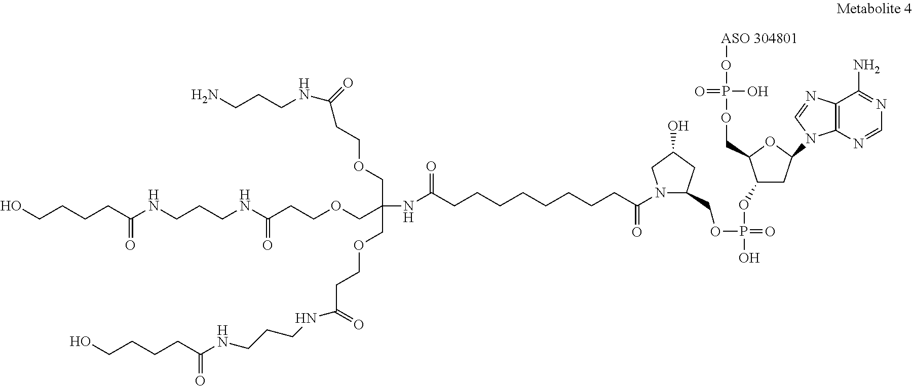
NCCCNC(=O)CCOCC(COCCC(=O)NCCCNC(CCCCO)=O)(COCCC(NCCCNC(CCCCO)=O)=O)NC(CCCCCCCCC(N1C(COP(OC2CC(N3C4=C(C(N)=NC=N4)N=C3)OC2COP(O[ASO 304801])(O)=O)(=O)O)CC(O)C1)=O)=O
